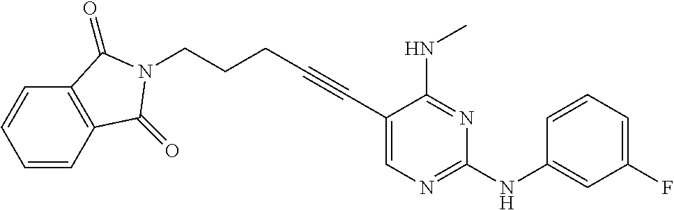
C1=CC2=C(C=C1)C(=O)N(CCCC#CC1=CN=C(NC3=CC(F)=CC=C3)N=C1NC)C2=O
